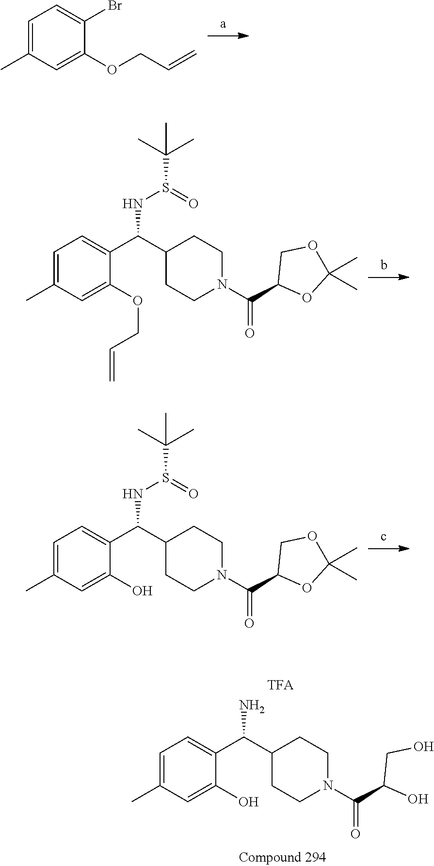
C1=C(C)C=C(OCC=C)C(Br)=C1.C1=C(C)C=C(O)C(C(C2CCN(C(C(O)CO)=O)CC2)N)=C1.C1=C(C)C=C(OCC=C)C(C(C2CCN(C(C3OC(C)(C)OC3)=O)CC2)NS(=O)C(C)(C)C)=C1.C1=C(C)C=C(O)C(C(C2CCN(C(C3OC(C)(C)OC3)=O)CC2)NS(=O)C(C)(C)C)=C1
